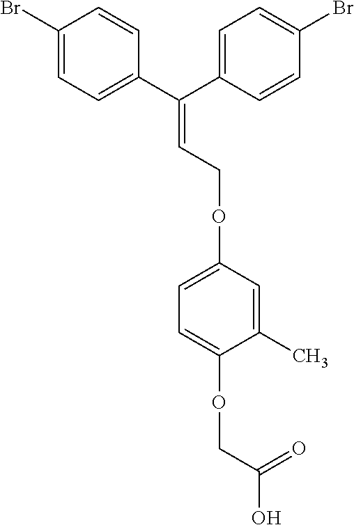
C1(C(C2=CC=C(Br)C=C2)=CCOC2=CC=C(OCC(=O)O)C(C)=C2)=CC=C(Br)C=C1
